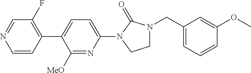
C1=C(C2=C(F)C=NC=C2)C([MeO])=NC(N2CCN(CC3=CC=CC(OC)=C3)C2=O)=C1
